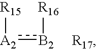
[R15][A2]:[B2][R16].[R17]
